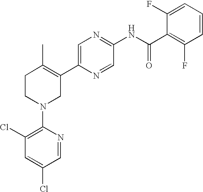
C1=C(C2=C(C)CCN(C3=C(Cl)C=C(Cl)C=N3)C2)N=CC(NC(C2=C(F)C=CC=C2F)=O)=N1
